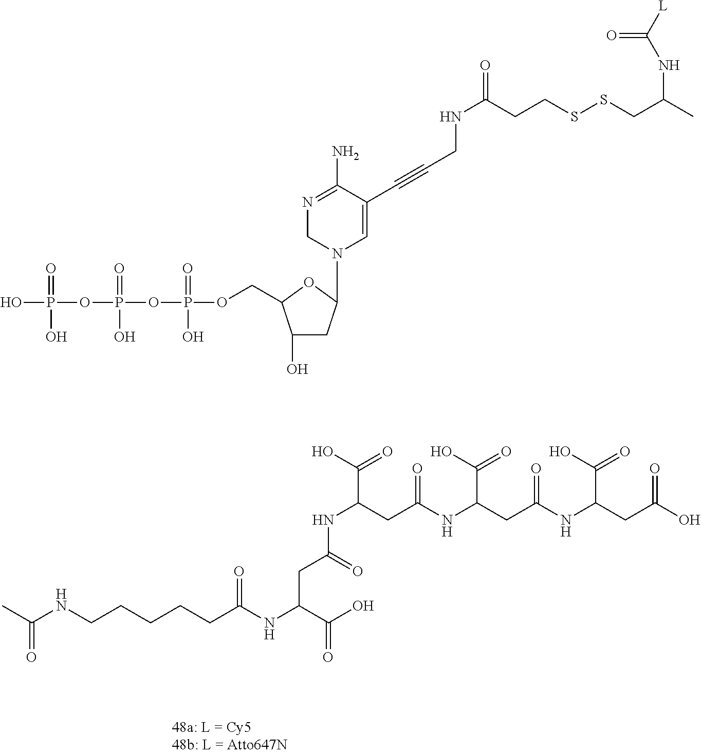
C(NCCCCCC(NC(C(O)=O)CC(=O)NC(CC(NC(CC(NC(CC(O)=O)C(O)=O)=O)C(O)=O)=O)C(O)=O)=O)(=O)C.C1=C(C#CCNC(CCSSCC(NC(=O)[L])C)=O)C(N)=NCN1C1CC(O)C(COP(OP(OP(O)(=O)O)(O)=O)(=O)O)O1
